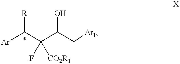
[Ar]C(C(C(C[Ar1])O)(F)[CO2R1])[R]
